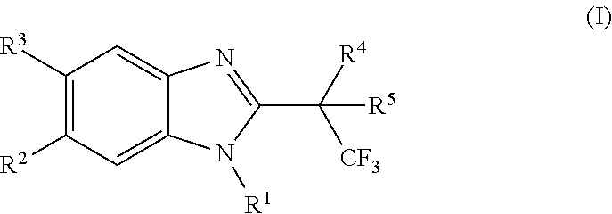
C1([R3])=C([R2])C=C2C(=C1)N=C(C([R4])([CF3])[R5])N2[R1]
